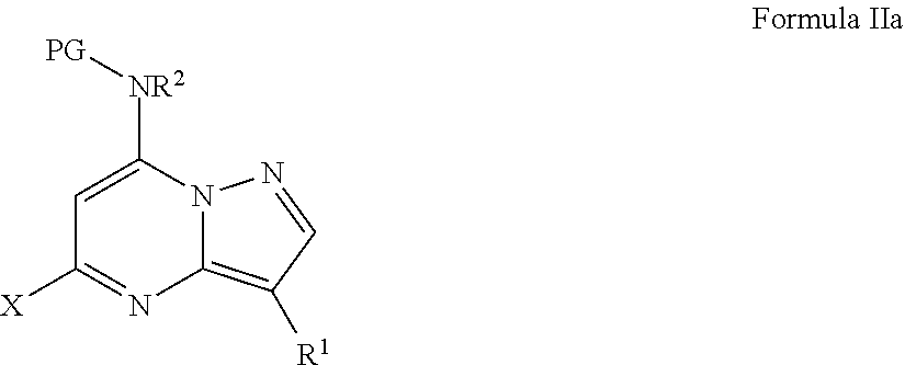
N12C(=C([R1])C=N1)N=C([X])C=C2[NR2][PG]
